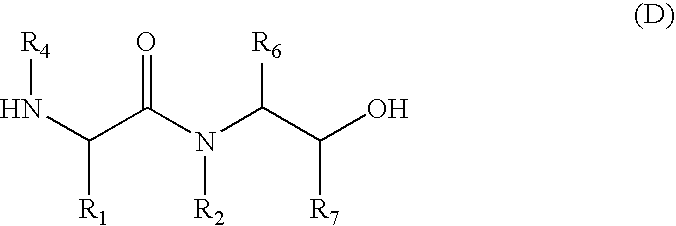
N(C(C(N(C(C(O)[R7])[R6])[R2])=O)[R1])[R4]
